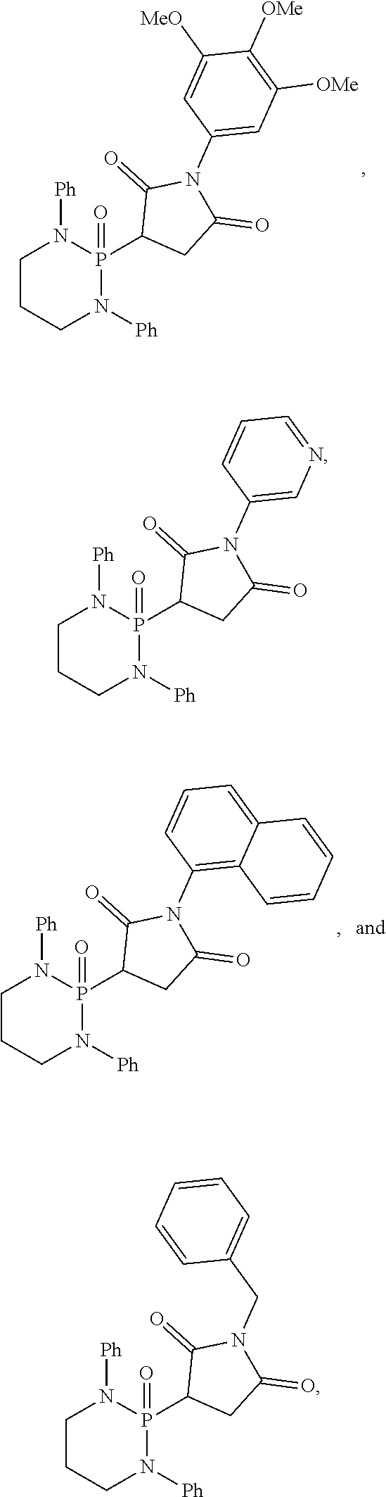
C1CCN([Ph])P(C2CC(=O)N(C3=CC([OMe])=C([OMe])C([MeO])=C3)C2=O)(=O)N1[Ph].C1CCN([Ph])P(C2CC(=O)N(C3=C4C(=CC=C3)C=CC=C4)C2=O)(=O)N1[Ph].C1CCN([Ph])P(C2CC(=O)N(C3=CN=CC=C3)C2=O)(=O)N1[Ph].C1CCN([Ph])P(C2CC(=O)N(CC3=CC=CC=C3)C2=O)(=O)N1[Ph]
